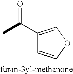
C1(C(=O)C)=COC=C1
